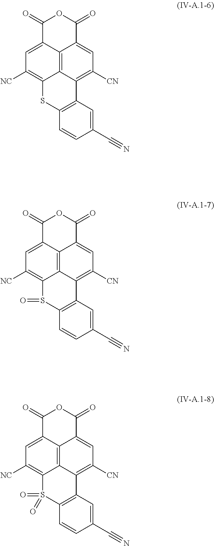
C1=C2C3=C4C(=C1[NC])SC1=C(C4=C([CN])C=C3C(=O)OC2=O)C=C(C#N)C=C1.C1=C2C3=C4C(=C1[NC])S(=O)C1=C(C4=C([CN])C=C3C(=O)OC2=O)C=C(C#N)C=C1.C1=C2C3=C4C(=C1[NC])S(=O)(=O)C1=C(C4=C([CN])C=C3C(=O)OC2=O)C=C(C#N)C=C1
